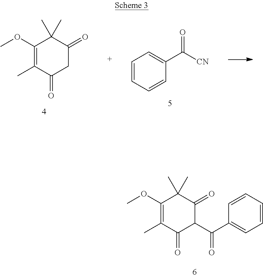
C1(OC)=C(C)C(=O)CC(=O)C1(C)C.C1=CC=CC(C([CN])=O)=C1.C1(OC)=C(C)C(=O)C(C(C2=CC=CC=C2)=O)C(=O)C1(C)C
